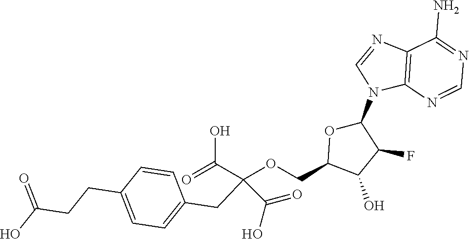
C12=C(N=CN=C1N)N(C1OC(COC(CC3=CC=C(CCC(O)=O)C=C3)(C(=O)O)C(O)=O)C(O)C1F)C=N2
